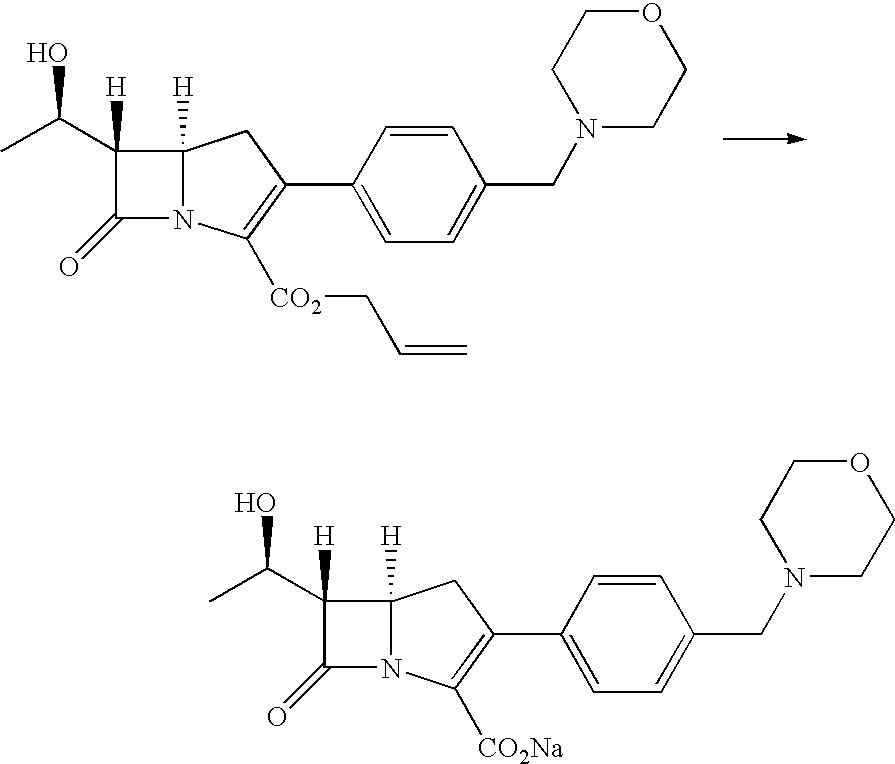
C12([H])N(C([CO2]CC=C)=C(C3=CC=C(CN4CCOCC4)C=C3)C1)C(=O)C2([H])C(C)O.C12([H])N(C([CO2Na])=C(C3=CC=C(CN4CCOCC4)C=C3)C1)C(=O)C2([H])C(C)O
